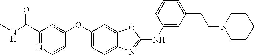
C1(C(NC)=O)=NC=CC(OC2=CC=C3C(=C2)OC(NC2=CC(CCN4CCCCC4)=CC=C2)=N3)=C1
